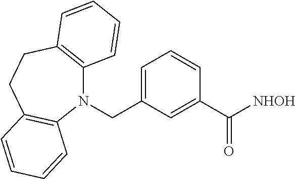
N1(CC2=CC=CC(C([NHOH])=O)=C2)C2=C(CCC3=C1C=CC=C3)C=CC=C2
